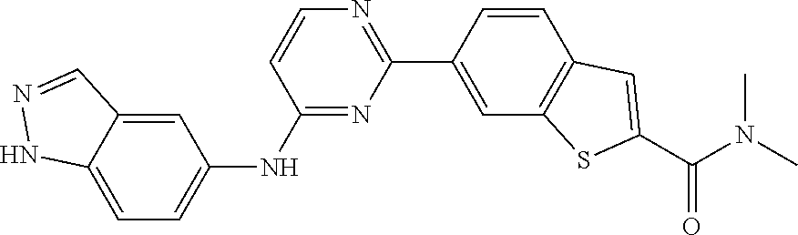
C1=CN=C(C2=CC3=C(C=C2)C=C(C(N(C)C)=O)S3)N=C1NC1=CC=C2C(=C1)C=NN2
